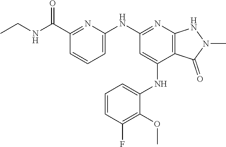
C1(NC2=NC3=C(C(NC4=CC=CC(F)=C4OC)=C2)C(=O)N(C)N3)=CC=CC(C(=O)NCC)=N1
